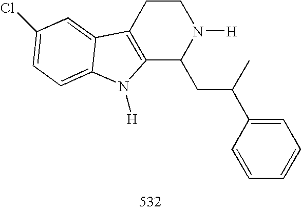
C12=C(CCN([H])C1CC(C1=CC=CC=C1)C)C1=CC(Cl)=CC=C1N2[H]
